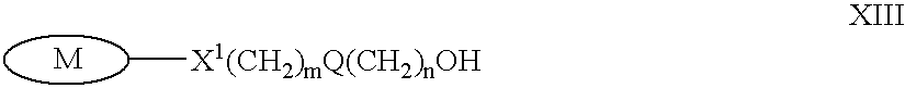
C[X1(CH2)mQ(CH2)nOH]
